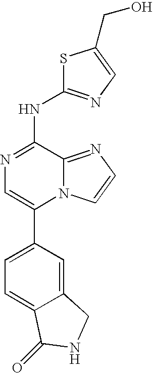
N1=C(NC2=NC=C(CO)S2)C2=NC=CN2C(C2=CC=C3C(=C2)CNC3=O)=C1
